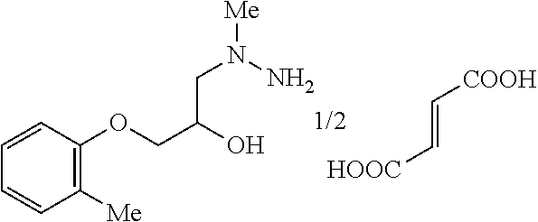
C1([Me])=C(OCC(O)CN([Me])N)C=CC=C1.C(=C[HOOC])[COOH]
